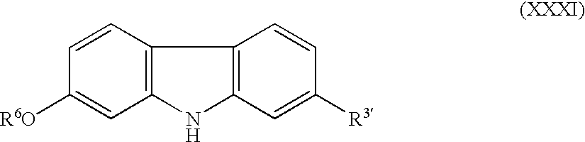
C1([R6O])=CC2=C(C=C1)C1=C(N2)C=C([R3])C=C1
